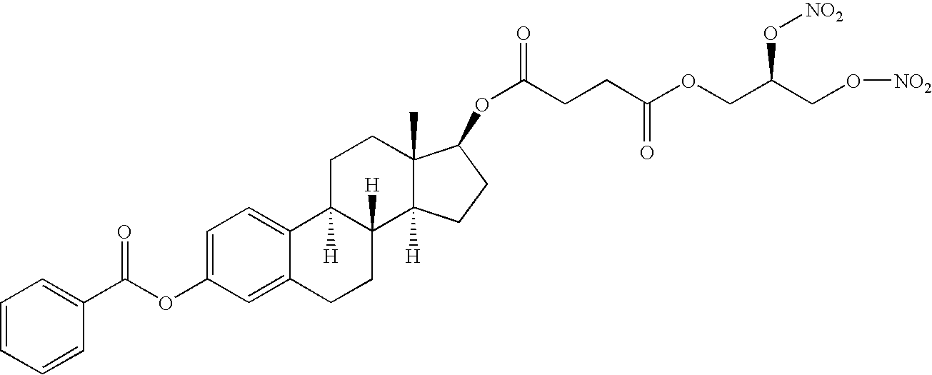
C1=C2C(=CC=C1OC(C1=CC=CC=C1)=O)C1([H])C([H])(CC2)C2([H])C(C)(CC1)C(OC(CCC(OCC(CO[NO2])O[NO2])=O)=O)CC2
